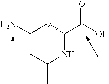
NCCC(C(O)=O)NC(C)C
